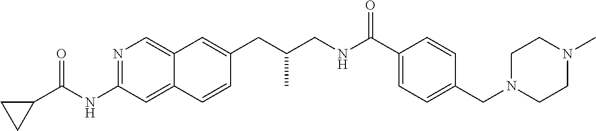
N1=C(NC(C2CC2)=O)C=C2C(=C1)C=C(CC(CNC(=O)C1=CC=C(CN3CCN(C)CC3)C=C1)C)C=C2
